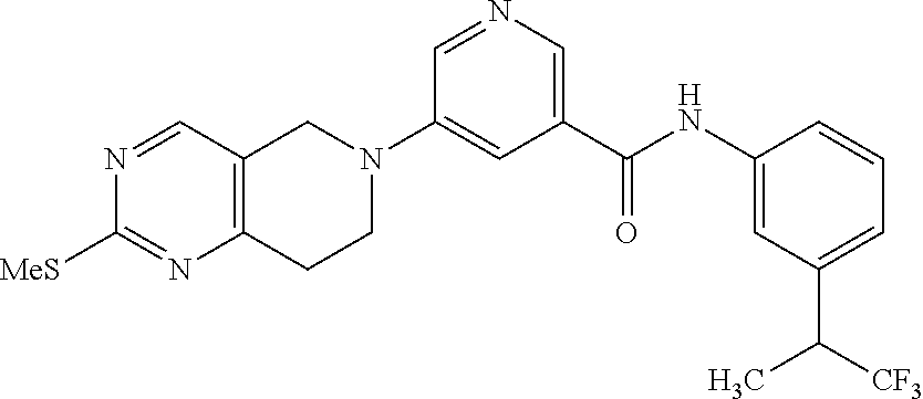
C1=NC=C(C(NC2=CC(C([CF3])C)=CC=C2)=O)C=C1N1CC2=C(CC1)N=C([MeS])N=C2
